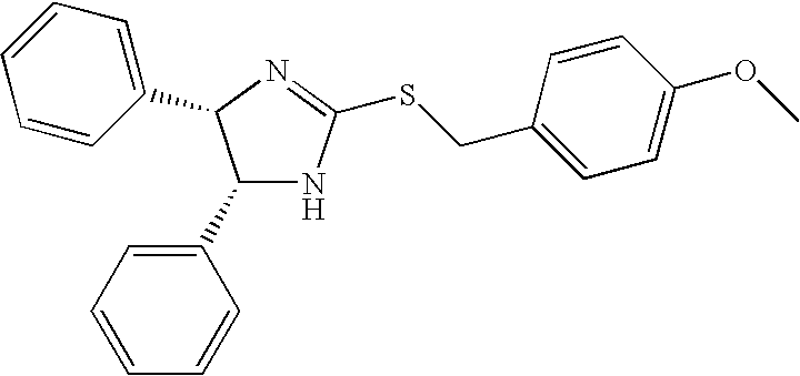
C1(C2=CC=CC=C2)NC(SCC2=CC=C(OC)C=C2)=NC1C1=CC=CC=C1
